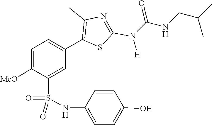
C(C(C)C)NC(=O)N(C1=NC(C)=C(C2=CC=C([MeO])C(S(=O)(NC3=CC=C(O)C=C3)=O)=C2)S1)[H]
